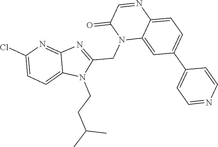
C1(Cl)=CC=C2C(=N1)N=C(CN1C3=CC(C4=CC=NC=C4)=CC=C3N=CC1=O)N2CCC(C)C
